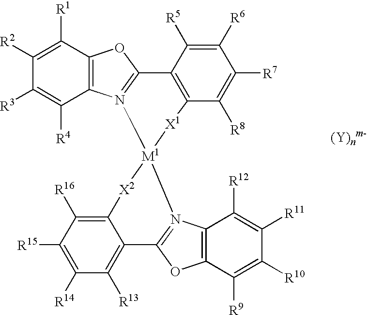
C1([R2])=C([R1])C2=C(C([R4])=C1[R3])N1=C(O2)C2=C(C([R8])=C([R7])C([R6])=C2[R5])[X1][M1]12N1=C(OC3=C1C([R12])=C([R11])C([R10])=C3[R9])C1=C([R13])C([R14])=C([R15])C([R16])=C1[X2]2
